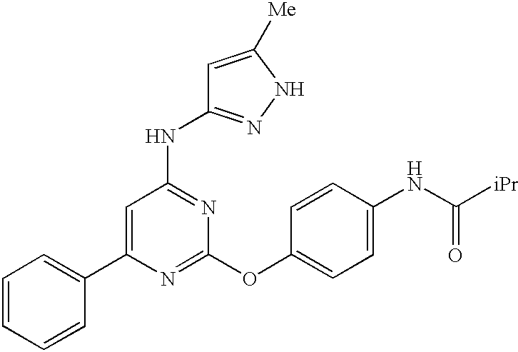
C1=C(C2=CC=CC=C2)N=C(OC2=CC=C(NC([iPr])=O)C=C2)N=C1NC1=NNC([Me])=C1
